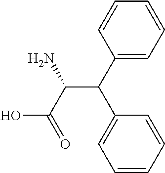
C1(C(C2=CC=CC=C2)C(C(O)=O)N)=CC=CC=C1
